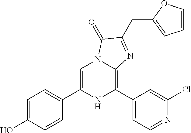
C1=C(C2=CC=C(O)C=C2)NC(C2=CC=NC(Cl)=C2)=C2N1C(=O)C(CC1=CC=CO1)=N2
